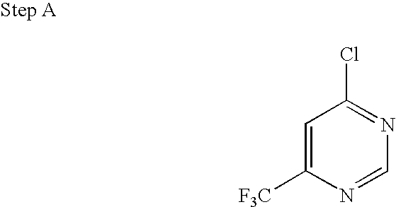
C1=C([F3C])N=CN=C1Cl
